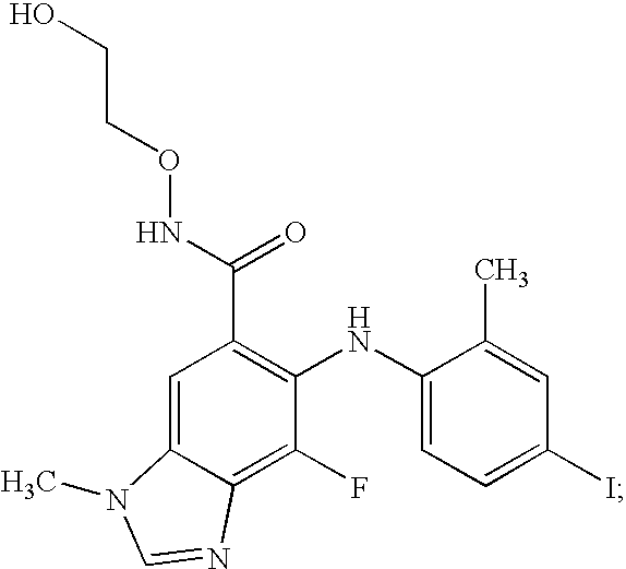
C1=C2C(=C(F)C(NC3=CC=C(I)C=C3C)=C1C(NOCCO)=O)N=CN2C
